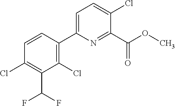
C1(C(OC)=O)=NC(C2=C(Cl)C(C(F)F)=C(Cl)C=C2)=CC=C1Cl
